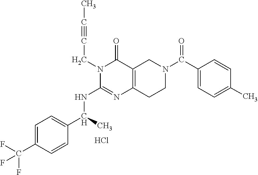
N1(CC#CC)C(NC(C2=CC=C(C(F)(F)F)C=C2)C)=NC2=C(C1=O)CN(C(C1=CC=C(C)C=C1)=O)CC2.Cl
